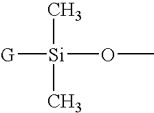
[G][Si](OC)(C)C
